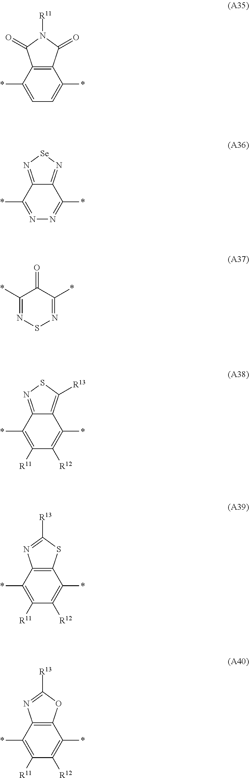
C12=C(C(*)=CC=C1*)C(=O)N([R11])C2=O.C12=N[Se]N=C1C(*)=NN=C2*.C1(*)=NSN=C(*)C1=O.C12=C([R13])SN=C1C(*)=C([R11])C([R12])=C2*.C12=C(C(*)=C([R11])C([R12])=C1*)N=C([R13])S2.C12=C(C(*)=C([R11])C([R12])=C1*)N=C([R13])O2
